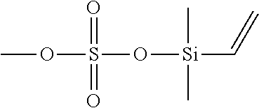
O(S(O[Si](C=C)(C)C)(=O)=O)C
